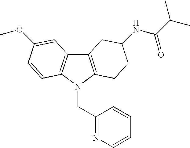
C1(CN2C3=C(C4=C2C=CC(OC)=C4)CC(NC(=O)C(C)C)CC3)=NC=CC=C1
